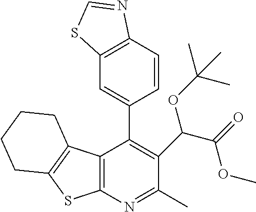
C12=C(N=C(C)C(C(C(=O)OC)OC(C)(C)C)=C1C1=CC3=C(C=C1)N=CS3)SC1=C2CCCC1
